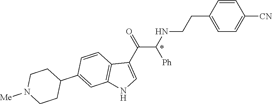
C1=CC(CCNC(C(C2=CNC3=C2C=CC(C2CCN([Me])CC2)=C3)=O)[Ph])=CC=C1[CN]
